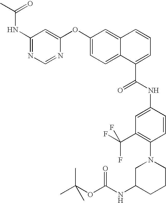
C(=O)(C)NC1=NC=NC(OC2=CC=C3C(=C2)C=CC=C3C(NC2=CC(C(F)(F)F)=C(N3CC(NC(OC(C)(C)C)=O)CCC3)C=C2)=O)=C1
